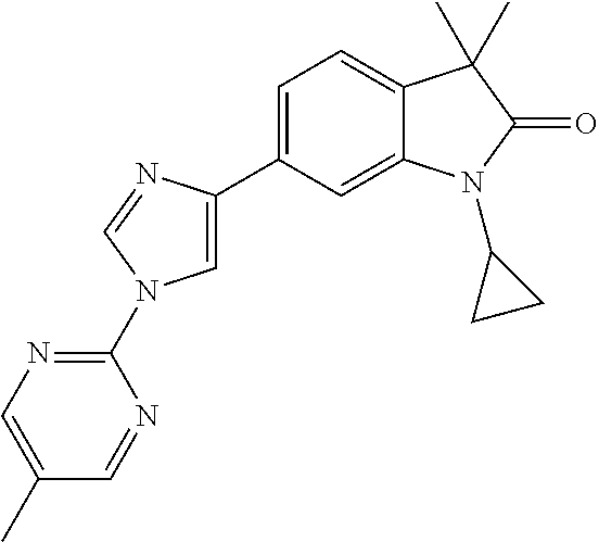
C1=C(C2=CC=C3C(=C2)N(C2CC2)C(=O)C3(C)C)N=CN1C1=NC=C(C)C=N1
